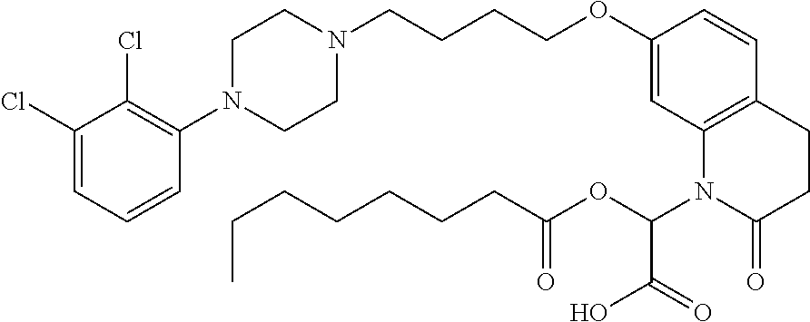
C1=C(Cl)C(Cl)=C(N2CCN(CCCCOC3=CC4=C(C=C3)CCC(=O)N4C(OC(CCCCCCC)=O)C(=O)O)CC2)C=C1
